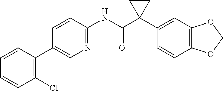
C1=CC(C2=CN=C(NC(C3(C4=CC5=C(C=C4)OCO5)CC3)=O)C=C2)=C(Cl)C=C1
